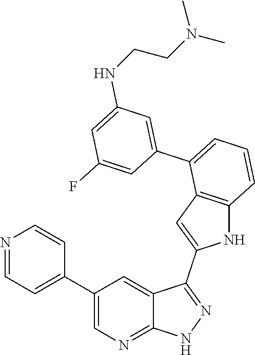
C1(C2=CC=NC=C2)=CN=C2C(=C1)C(C1=CC3=C(N1)C=CC=C3C1=CC(NCCN(C)C)=CC(F)=C1)=NN2
